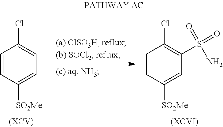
C1=CC([SO2Me])=CC(S(=O)(=O)N)=C1Cl.C1=CC([SO2Me])=CC=C1Cl
